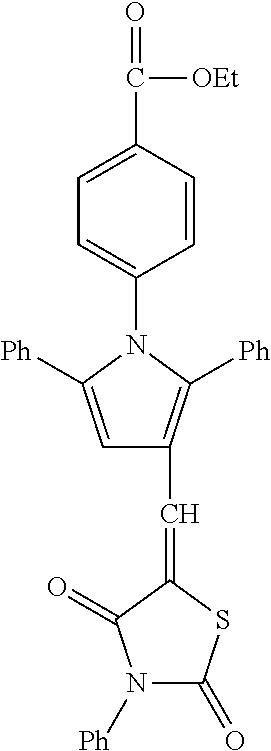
C1=C(C(=O)[OEt])C=CC(N2C([Ph])=CC(C=C3SC(=O)N([Ph])C3=O)=C2[Ph])=C1
